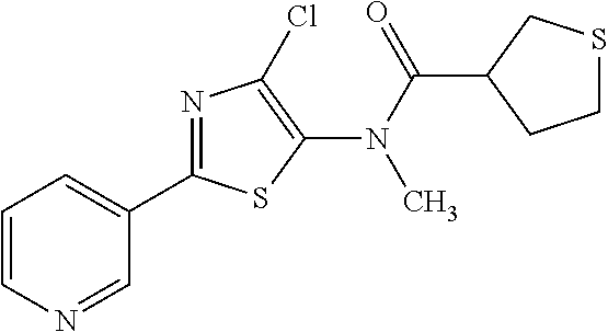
N(C(=O)C1CCSC1)(C1=C(Cl)N=C(C2=CC=CN=C2)S1)C
